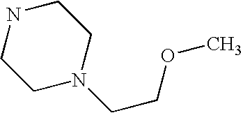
N1CCN(CCOC)CC1
